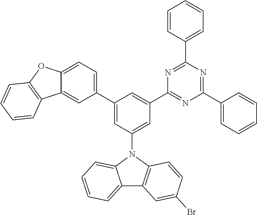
C1(C2=CC=C3C(=C2)C2=C(O3)C=CC=C2)=CC(N2C3=CC=CC=C3C3=C2C=CC(Br)=C3)=CC(C2=NC(C3=CC=CC=C3)=NC(C3=CC=CC=C3)=N2)=C1
